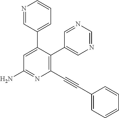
N1=CC(C2=CC(N)=NC(C#CC3=CC=CC=C3)=C2C2=CN=CN=C2)=CC=C1
